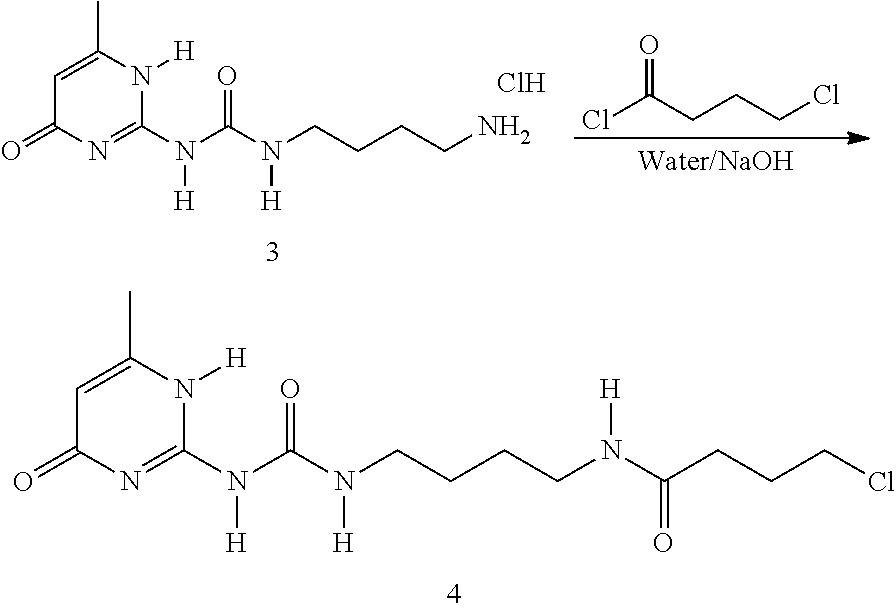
C1=C(C)N([H])C(N(C(N(CCCCN(C(CCCCl)=O)[H])[H])=O)[H])=NC1=O.ClC(CCCCl)=O.C1=C(C)N([H])C(N(C(=O)N(CCCCN)[H])[H])=NC1=O.Cl
